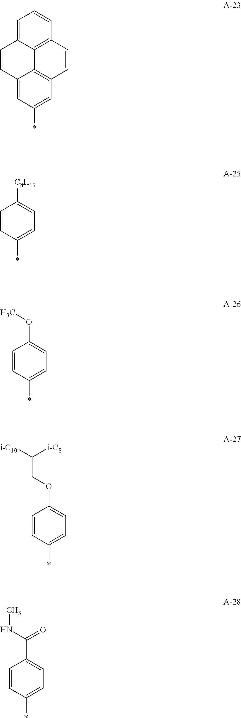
C1(*)=CC2=C3C(=C1)C=CC1=CC=CC(=C31)C=C2.*C1=CC=C(OC)C=C1.C1(*)=CC=C([C8H17])C=C1.C1(*)=CC=C(OCC([i-C10])[i-C8])C=C1.C1(*)=CC=C(C(=O)NC)C=C1
